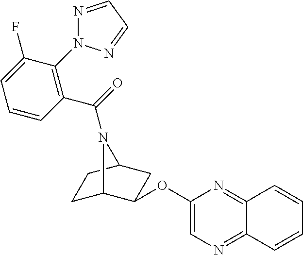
C1C2C(OC3=CN=C4C(=N3)C=CC=C4)CC(C1)N2C(=O)C1=C(N2N=CC=N2)C(F)=CC=C1
